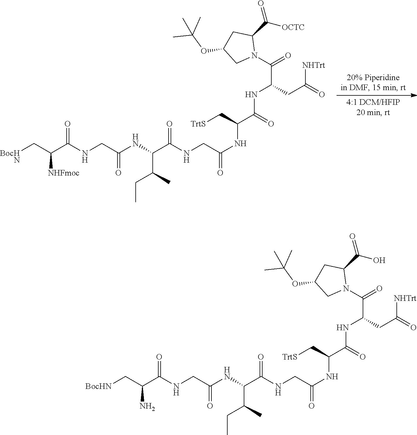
[BocHN]CC(C(NCC(NC(C(NCC(NC(C(=O)NC(C(N1C(C([OCTC])=O)CC(OC(C)(C)C)C1)=O)CC(=O)[NHTrt])C[TrtS])=O)=O)C(CC)C)=O)=O)[NHFmoc].[BocHN]CC(C(NCC(NC(C(NCC(NC(C(=O)NC(C(N1C(C(O)=O)CC(OC(C)(C)C)C1)=O)CC(=O)[NHTrt])C[TrtS])=O)=O)C(CC)C)=O)=O)N
